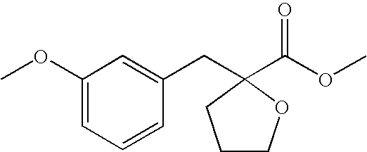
COC1=CC=CC(CC2(C(=O)OC)OCCC2)=C1
